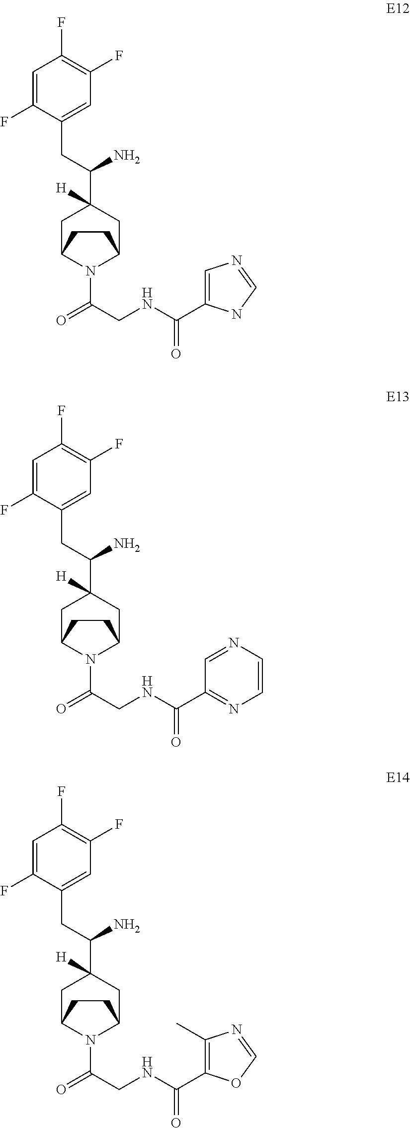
C1=C(F)C(CC(C2([H])CC3N(C(=O)CNC(=O)C4=CN=CN4)C(C2)CC3)N)=CC(F)=C1F.C1=C(F)C(CC(C2([H])CC3N(C(=O)CNC(=O)C4=NC=CN=C4)C(C2)CC3)N)=CC(F)=C1F.C1=C(F)C(CC(C2([H])CC3N(C(=O)CNC(=O)C4=C(C)N=CO4)C(C2)CC3)N)=CC(F)=C1F
